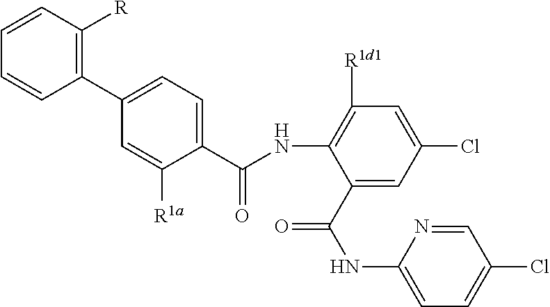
C1(C2=C([R])C=CC=C2)=CC=C(C(NC2=C([R1d1])C=C(Cl)C=C2C(NC2=CC=C(Cl)C=N2)=O)=O)C([R1a])=C1
